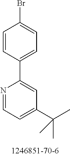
C1(C2=CC=C(Br)C=C2)=CC(C(C)(C)C)=CC=N1
